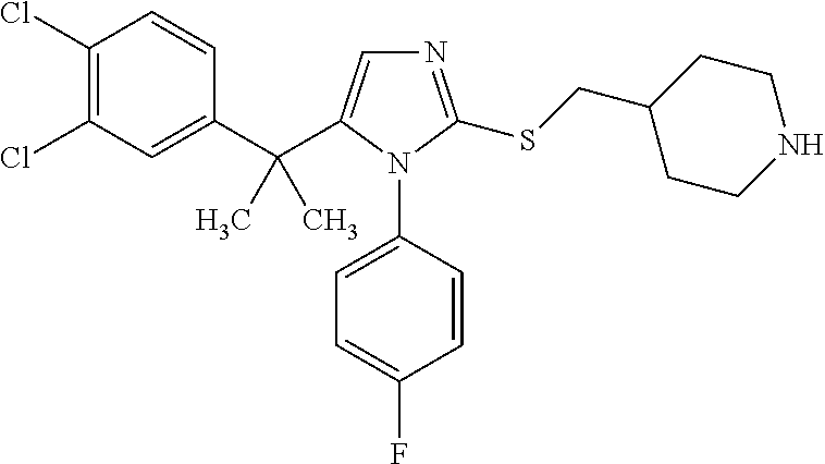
C1(Cl)=C(Cl)C=C(C(C2=CN=C(SCC3CCNCC3)N2C2=CC=C(F)C=C2)(C)C)C=C1
